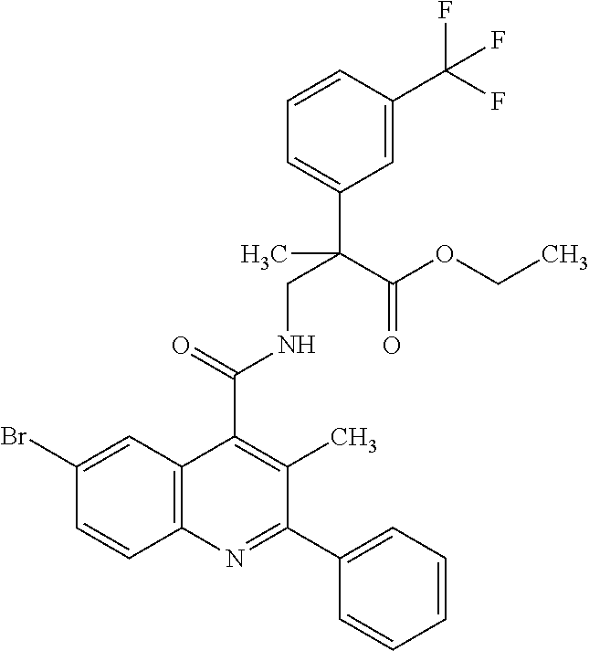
C1=CC(C(F)(F)F)=CC(C(C)(CNC(C2=C(C)C(C3=CC=CC=C3)=NC3=C2C=C(Br)C=C3)=O)C(OCC)=O)=C1
